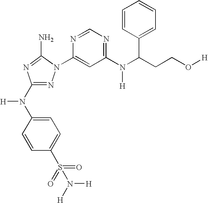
N1=C(N(C2=CC=C(S(=O)(=O)N([H])[H])C=C2)[H])N=C(N)N1C1=CC(N(C(C2=CC=CC=C2)CCO[H])[H])=NC=N1
